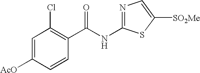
C1=C([AcO])C=CC(C(NC2=NC=C([SO2Me])S2)=O)=C1Cl
